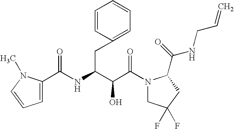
C(C(N1CC(F)(F)CC1C(NCC=C)=O)=O)(O)C(CC1=CC=CC=C1)NC(=O)C1=CC=CN1C
